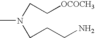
CN(CC[OCOCH3])CCCN
